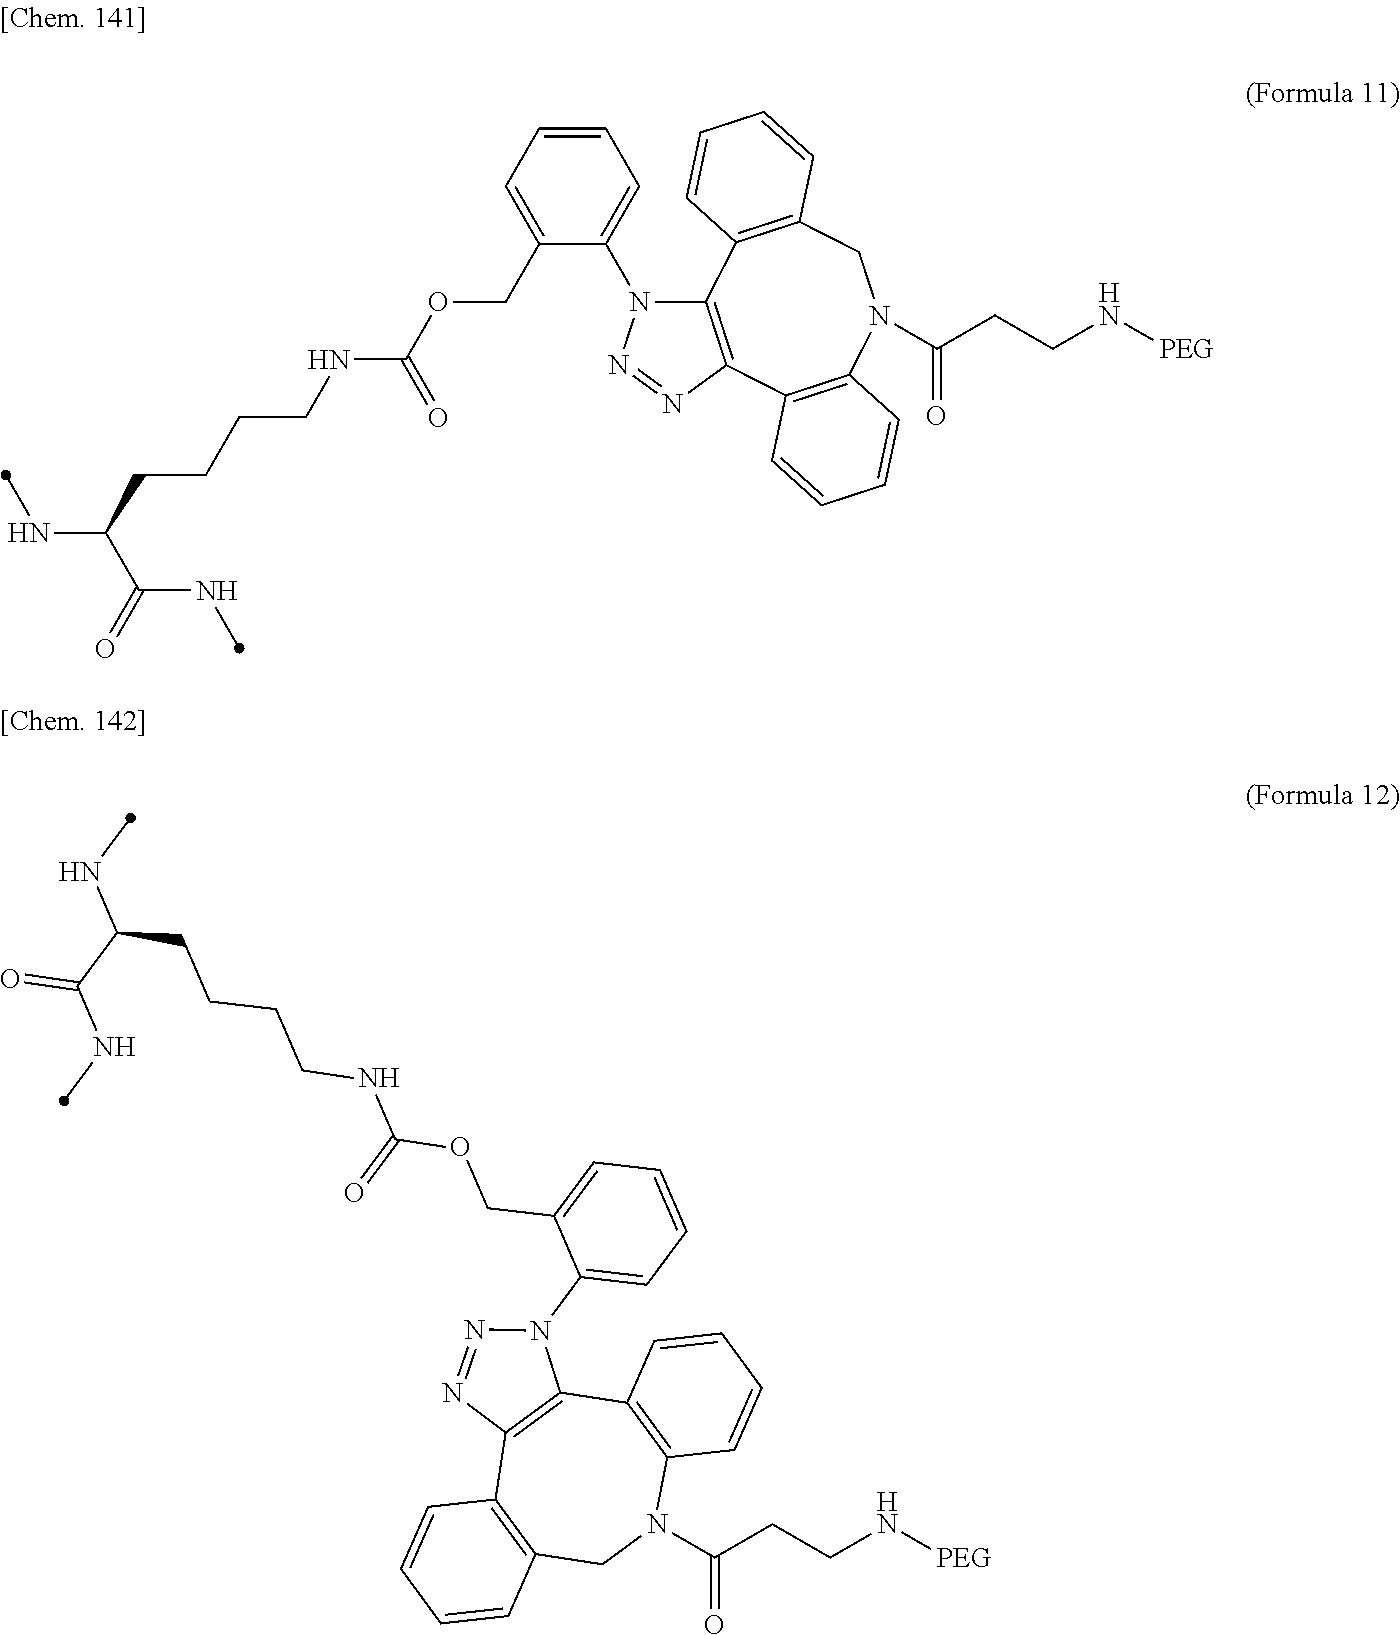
N(C(C(=O)NC)CCCCNC(OCC1=CC=CC=C1N1C2=C(N=N1)C1=C(N(C(CCN[PEG])=O)CC3=C2C=CC=C3)C=CC=C1)=O)C.C(CCCCNC(OCC1=CC=CC=C1N1N=NC2=C1C1=C(N(C(CCN[PEG])=O)CC3=C2C=CC=C3)C=CC=C1)=O)(NC)C(NC)=O
